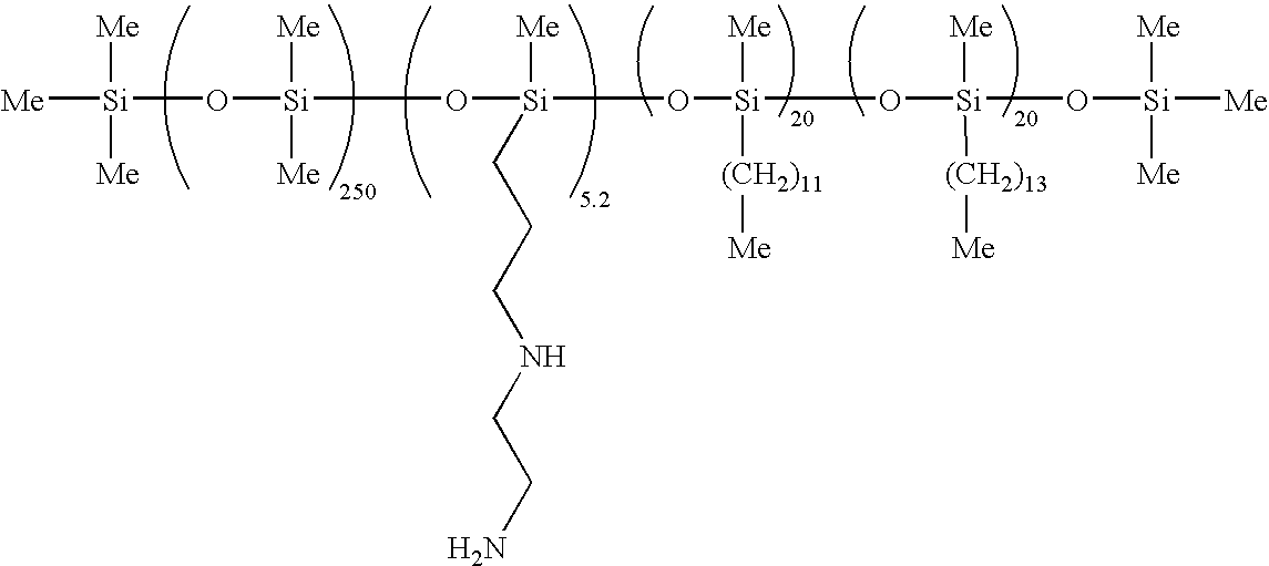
[Si]([Me])([Me])([Me])O[Si]([Me])([Me])O[Si](CCCNCCN)([Me])O[Si]([Me])(O[Si]([Me])(O[Si]([Me])([Me])[Me])[(CH2)13][Me])[(CH2)11][Me]
